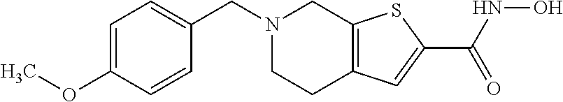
C1CC2=C(CN1CC1=CC=C(OC)C=C1)SC(C(NO)=O)=C2
